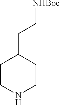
C1CNCCC1CC[NHBoc]
